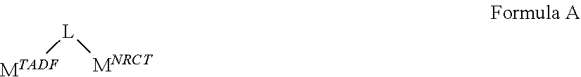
[L]([MTADF])[MNRCT]
